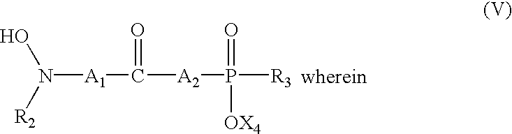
N([A1]C([A2]P([R3])(=O)[OX4])=O)([R2])O
